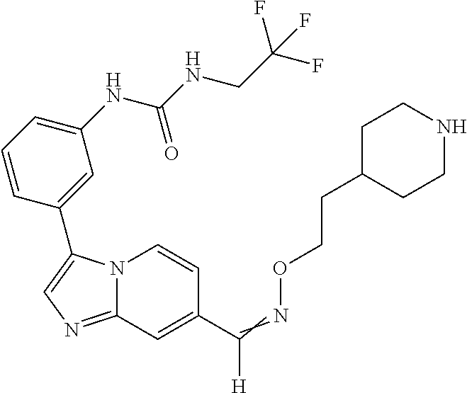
N12C(=NC=C1C1=CC(NC(NCC(F)(F)F)=O)=CC=C1)C=C(C(=NOCCC1CCNCC1)[H])C=C2
